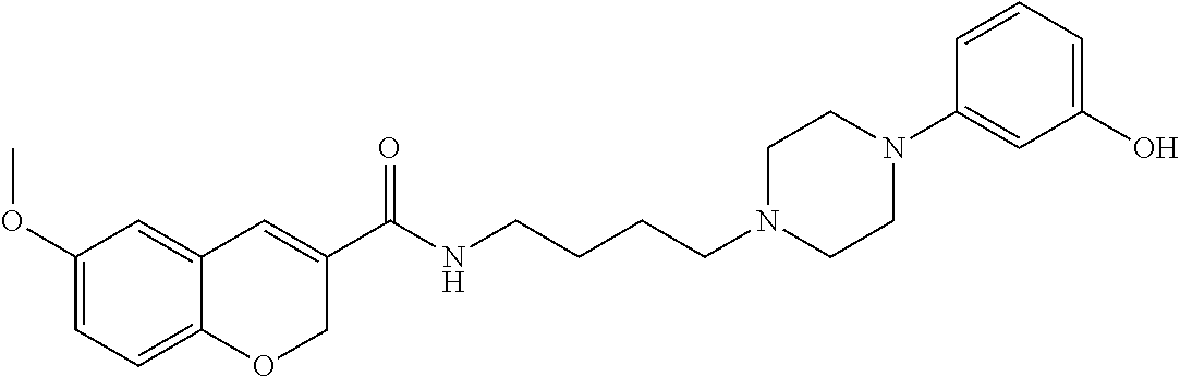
C1(OC)=CC=C2C(=C1)C=C(C(NCCCCN1CCN(C3=CC(O)=CC=C3)CC1)=O)CO2
